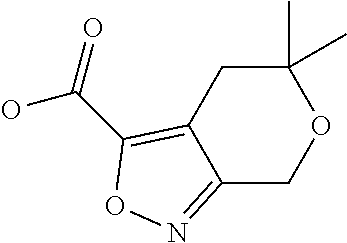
C12=NOC(C(=O)O)=C1CC(C)(C)OC2
